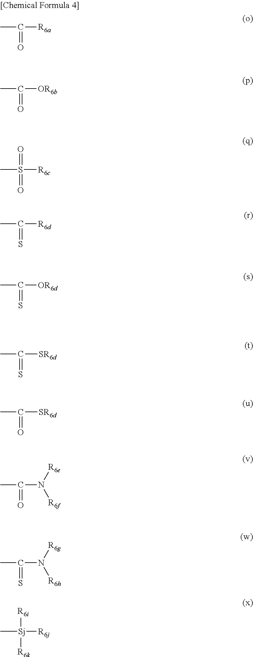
CC([R6a])=O.CC([OR6b])=O.CS([R6c])(=O)=O.CC([R6d])=S.CC([OR6d])=S.CC([SR6d])=S.CC([SR6d])=O.CC(N([R6e])[R6f])=O.CC(N([R6g])[R6h])=S.C[Sj]([R6j])([R6k])[R6i]
